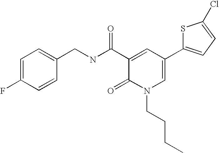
C1=C(F)C=CC(CNC(C2=CC(C3=CC=C(Cl)S3)=CN(CCCC)C2=O)=O)=C1
